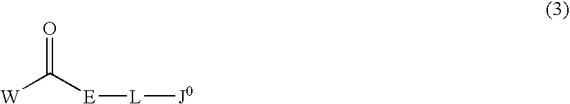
[W]C([E][L][J0])=O
